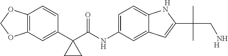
C12=C(C=C(C3(C(NC4=CC=C5C(=C4)C=C(C(C)(CN)C)N5)=O)CC3)C=C1)OCO2.[H].[H]
